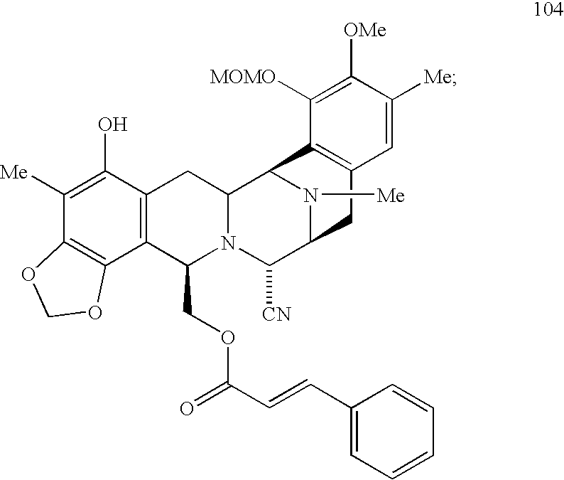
N1([Me])C2C([CN])N3C(COC(C=CC4=CC=CC=C4)=O)C4=C(C(O)=C([Me])C5=C4OCO5)CC3C1C1=C(C2)C=C([Me])C([OMe])=C1[MOMO]
